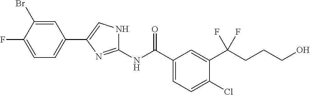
C1(NC(C2=CC=C(Cl)C(C(CCCO)(F)F)=C2)=O)=NC(C2=CC=C(F)C(Br)=C2)=CN1
